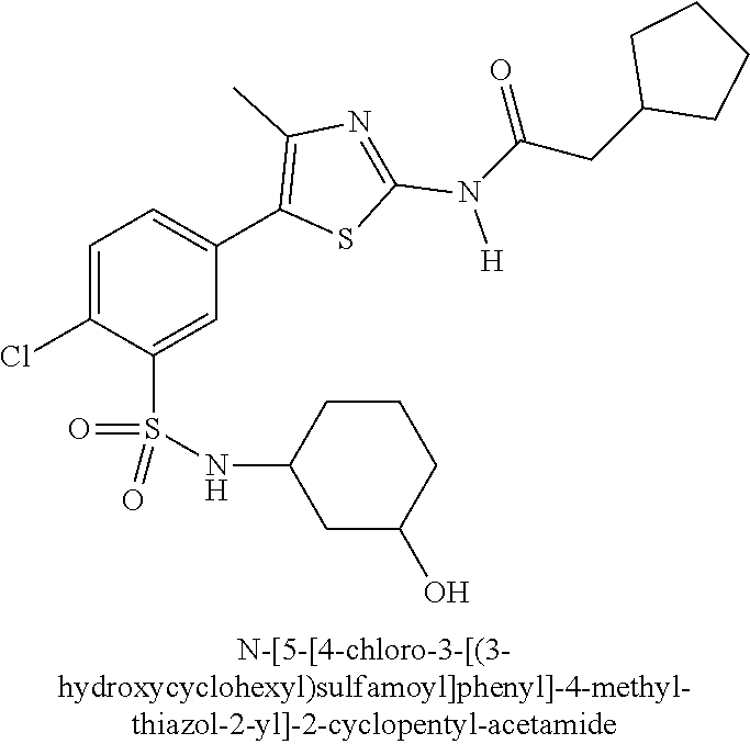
C1=C(Cl)C(S(NC2CC(O)CCC2)(=O)=O)=CC(C2=C(C)N=C(N([H])C(CC3CCCC3)=O)S2)=C1
